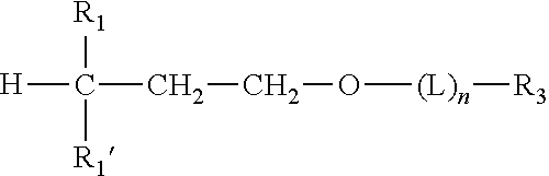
[H]C(CCO[(L)n][R3])([R1])[R1]
